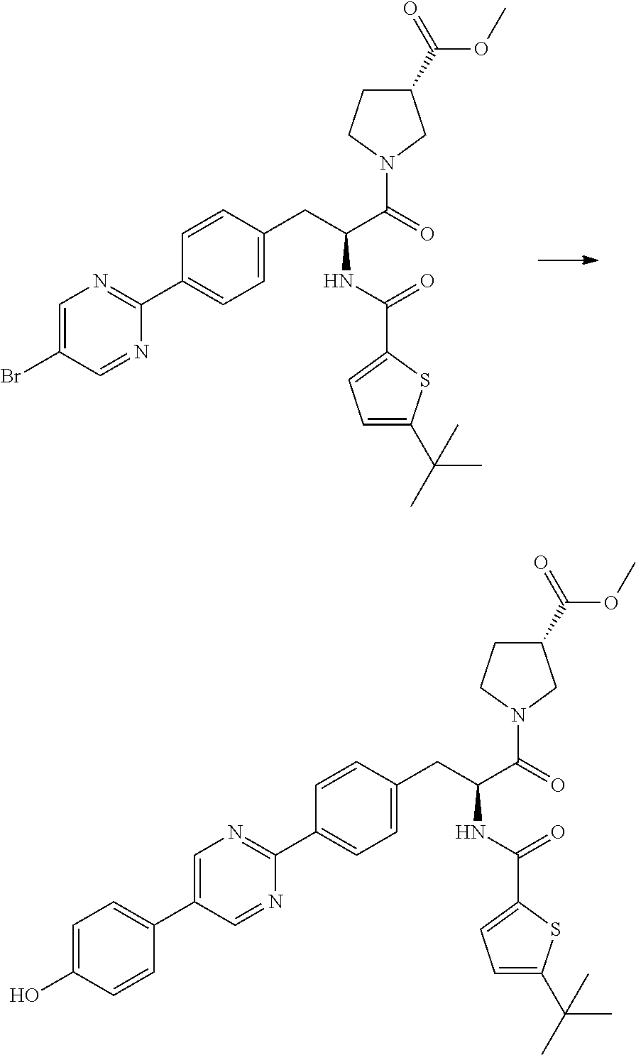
BrC1=CN=C(C2=CC=C(CC(NC(C3=CC=C(C(C)(C)C)S3)=O)C(N3CC(C(=O)OC)CC3)=O)C=C2)N=C1.C1(C2=CN=C(C3=CC=C(CC(NC(C4=CC=C(C(C)(C)C)S4)=O)C(N4CC(C(=O)OC)CC4)=O)C=C3)N=C2)=CC=C(O)C=C1
